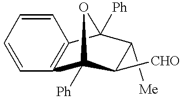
C12=C(C3([Ph])C([CHO])C([Me])C1([Ph])O3)C=CC=C2
